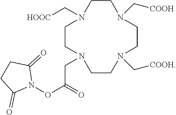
C1CN(C[COOH])CCN(C[COOH])CCN(CC(ON2C(=O)CCC2=O)=O)CCN1C[HOOC]
